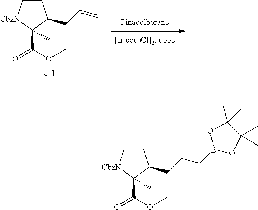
C1C[CbzN]C(C(OC)=O)(C)C1CC=C.[U].C1C[CbzN]C(C(OC)=O)(C)C1CCCB1OC(C)(C)C(C)(C)O1
